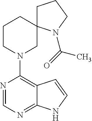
N1=CN=C2C(=C1N1CC3(CCC1)CCCN3C(=O)C)C=CN2
